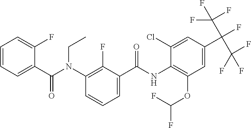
C1=CC=C(C(N(C2=C(F)C(C(NC3=C(OC(F)F)C=C(C(C(F)(F)F)(C(F)(F)F)F)C=C3Cl)=O)=CC=C2)CC)=O)C(F)=C1
